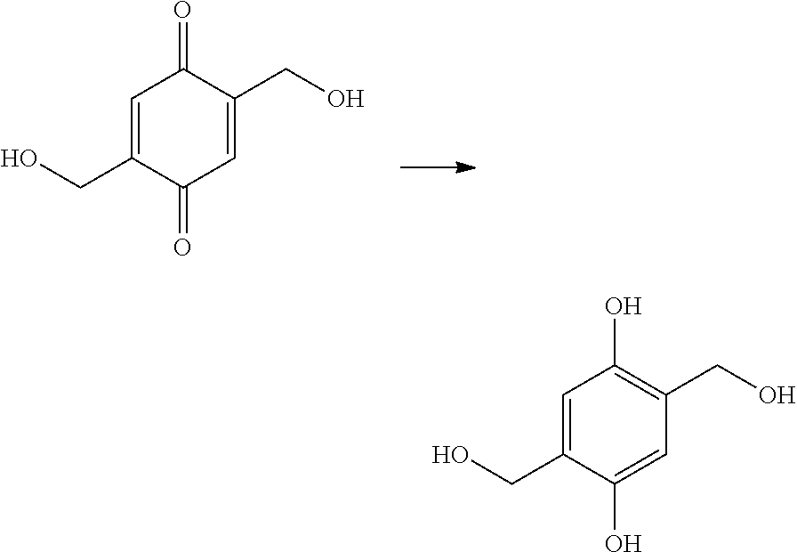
C1=C(CO)C(=O)C=C(CO)C1=O.C1=C(CO)C(O)=CC(CO)=C1O
